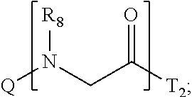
[Q]N(CC([T2])=O)[R8]
